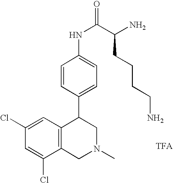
C1(Cl)=CC(Cl)=CC2=C1CN(C)CC2C1=CC=C(NC(C(N)CCCCN)=O)C=C1.[TFA]
